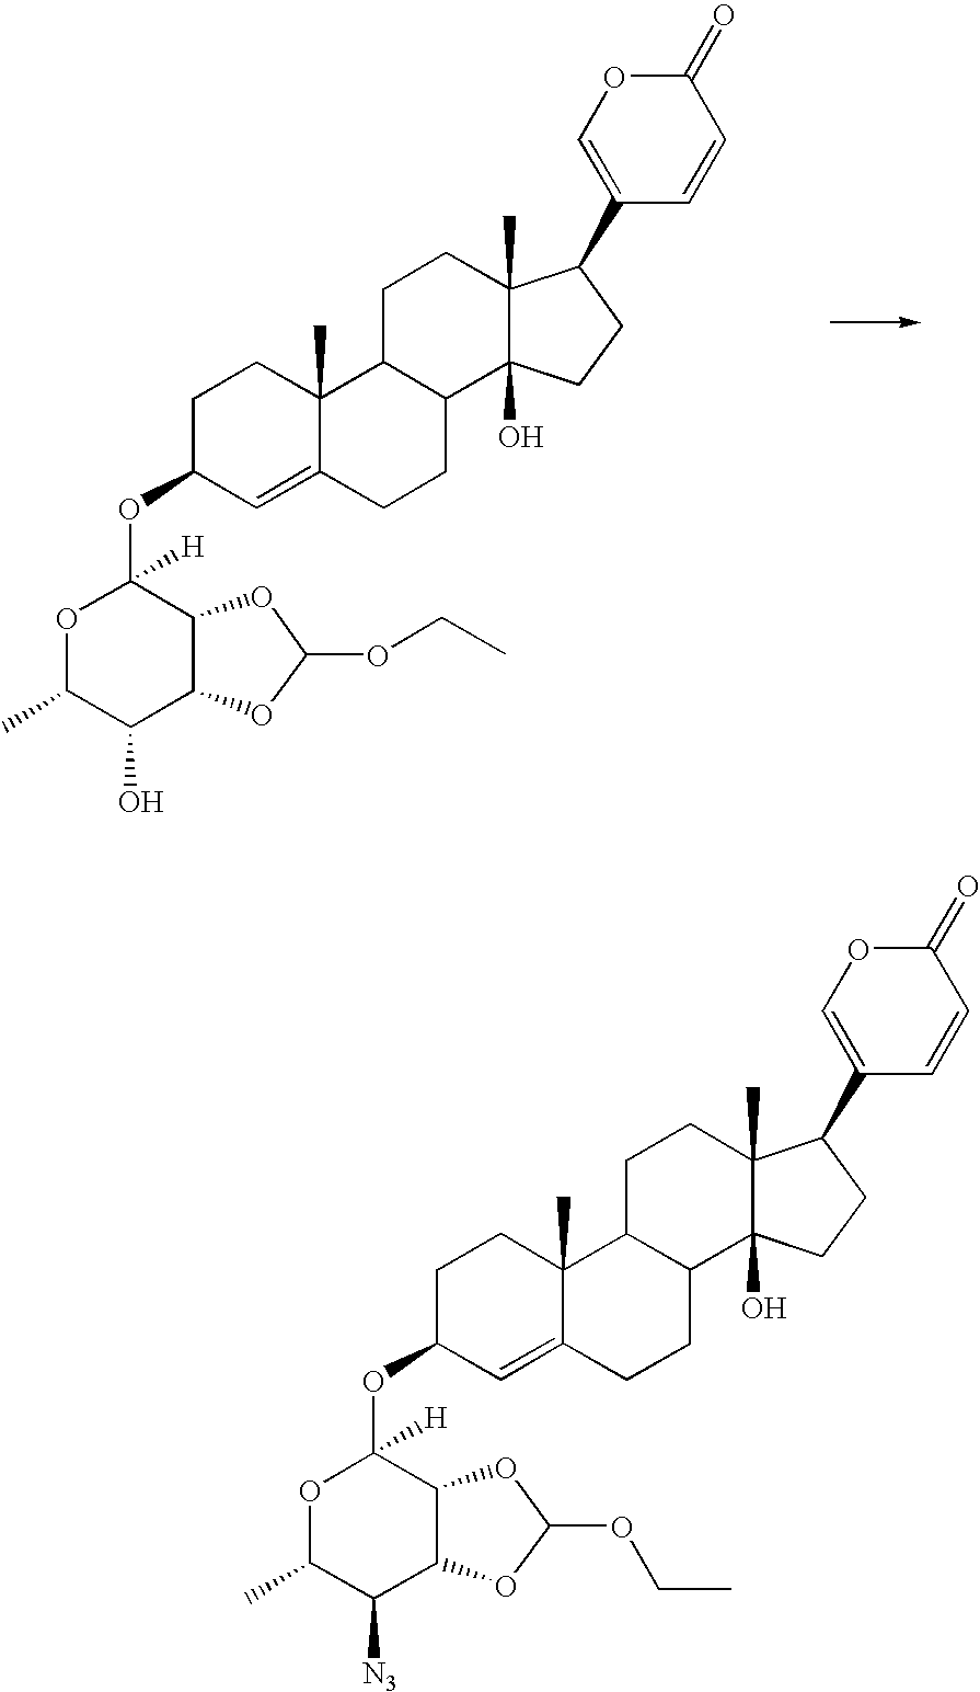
C1(C2C3(C)C(O)(CC2)C2C(CC3)C3(C)C(=CC(OC4([H])OC(C)C(O)C5C4OC(OCC)O5)CC3)CC2)=COC(=O)C=C1.C1(C2C3(C)C(O)(CC2)C2C(CC3)C3(C)C(=CC(OC4([H])OC(C)C([N3])C5C4OC(OCC)O5)CC3)CC2)=COC(=O)C=C1
